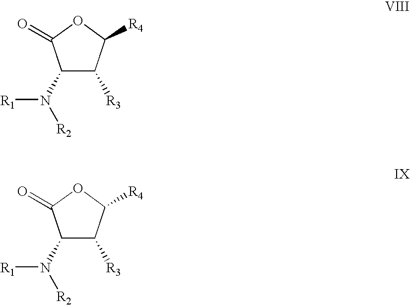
C1(N([R1])[R2])C([R3])C([R4])OC1=O.C1(N([R1])[R2])C([R3])C([R4])OC1=O
